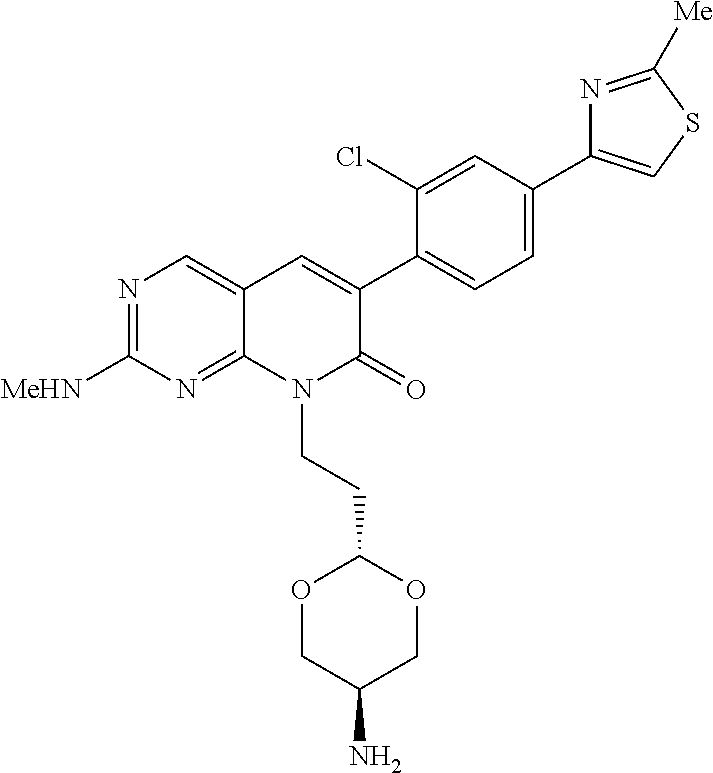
N1=C([MeHN])N=C2C(=C1)C=C(C1=CC=C(C3=CSC([Me])=N3)C=C1Cl)C(=O)N2CCC1OCC(N)CO1
